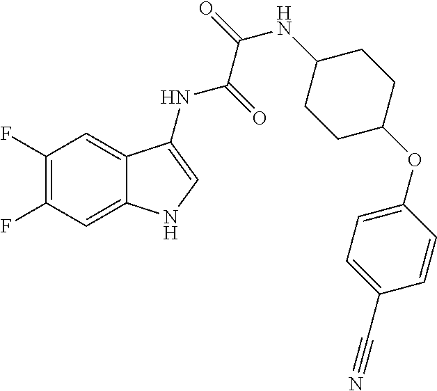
C1(F)=C(F)C=C2C(=C1)C(NC(=O)C(=O)NC1CCC(OC3=CC=C(C#N)C=C3)CC1)=CN2
